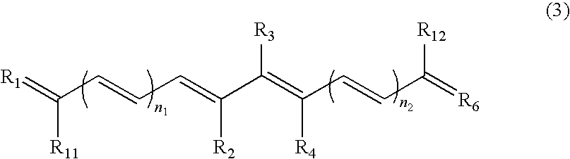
[R1]=C(C=CC=C(C(=C(C=CC(=[R6])[R12])[R4])[R3])[R2])[R11]
